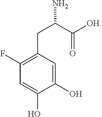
C1(F)=C(CC(N)C([OH])=O)C=C(O)C(O)=C1
